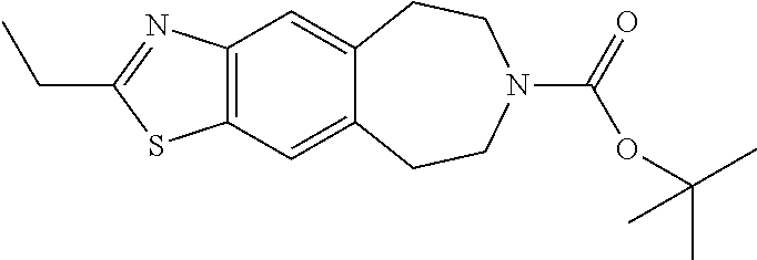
C12=CC3=C(C=C1CCN(C(=O)OC(C)(C)C)CC2)SC(CC)=N3
